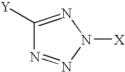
C1([Y])=NN([X])N=N1
